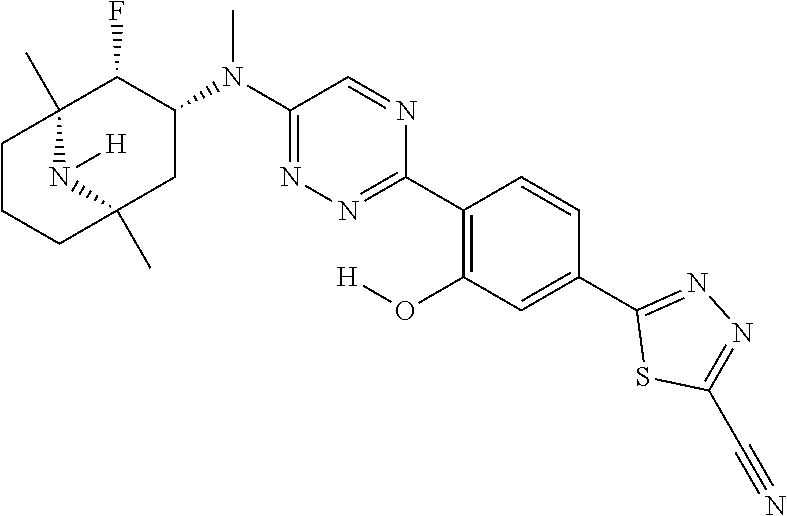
C1(C2=C(O[H])C=C(C3=NN=C(C#N)S3)C=C2)=NN=C(N(C2C(F)C3(C)N([H])C(C)(C2)CCC3)C)C=N1
